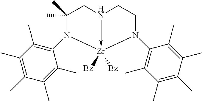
C1(C)(C)N(C2=C(C)C(C)=C(C)C(C)=C2C)[Zr]2([Bz])([Bz])-N(C1)CCN2C1=C(C)C(C)=C(C)C(C)=C1C
